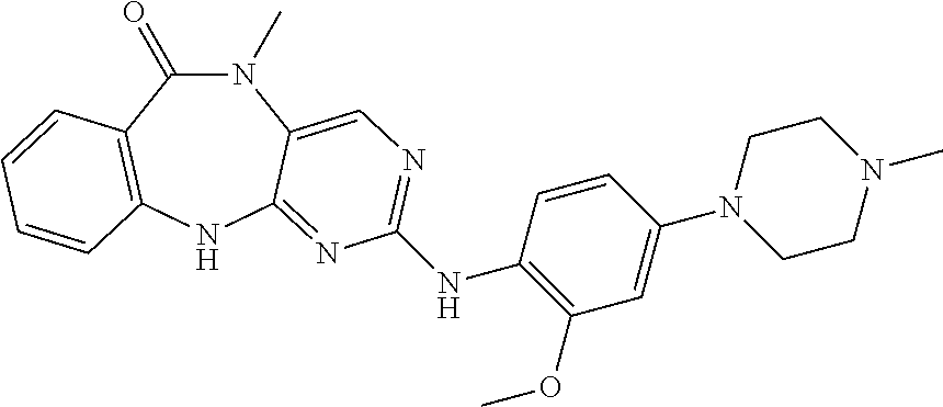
N1(C)C(=O)C2=C(NC3=NC(NC4=C(OC)C=C(N5CCN(C)CC5)C=C4)=NC=C13)C=CC=C2
